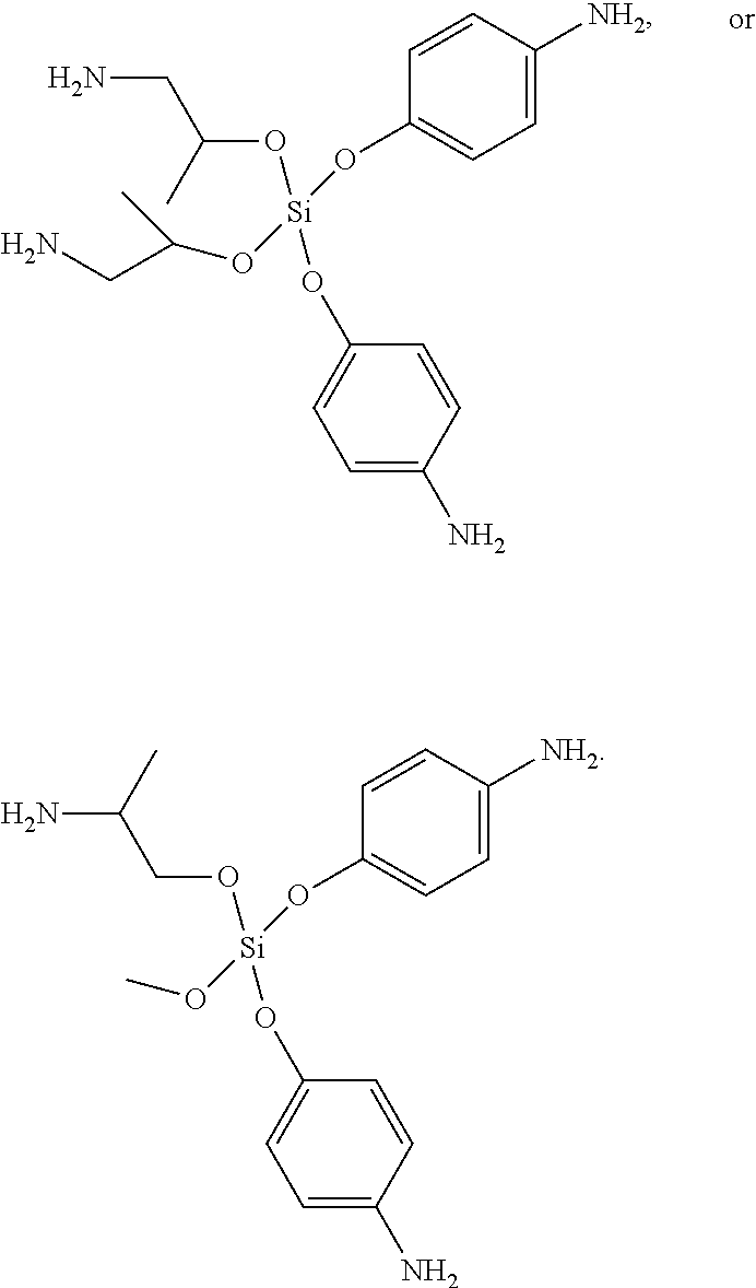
NCC(O[Si](OC1=CC=C(N)C=C1)(OC1=CC=C([NH2])C=C1)OC(CN)C)C.NC(CO[Si](OC1=CC=C(N)C=C1)(OC1=CC=C([NH2])C=C1)OC)C
